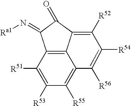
C1([R51])=C([R53])C([R55])=C2C3=C1C(=N[Ra1])C(=O)C3=C([R52])C([R54])=C2[R56]
